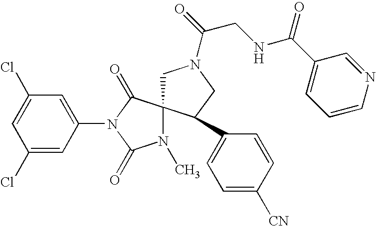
C1=C(Cl)C=C(N2C(=O)N(C)C3(C2=O)CN(C(=O)CNC(C2=CC=CN=C2)=O)CC3C2=CC=C([CN])C=C2)C=C1Cl
